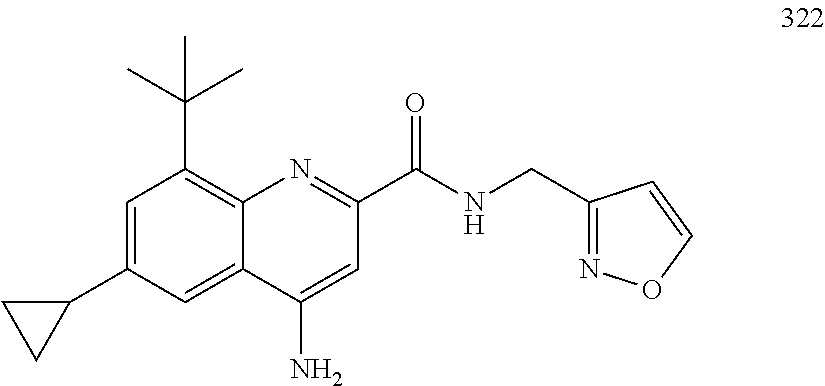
C1(C2=CC(C(C)(C)C)=C3C(=C2)C(N)=CC(C(NCC2=NOC=C2)=O)=N3)CC1
